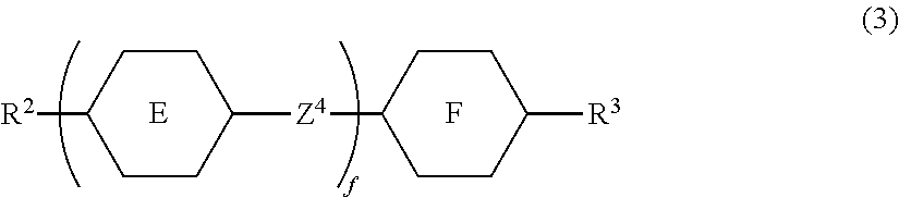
[E].F.[R2]C1CCC([Z4]C2CCC([R3])CC2)CC1
